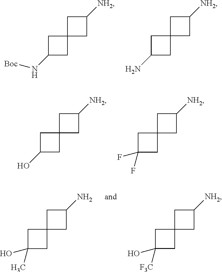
C1C(N[Boc])CC12CC([NH2])C2.C1C(N)CC12CC([NH2])C2.C1C(F)(F)CC12CC([NH2])C2.C1C(O)CC12CC([NH2])C2.C1C(C)(O)CC12CC(N)C2.C1C([F3C])(O)CC12CC([NH2])C2
